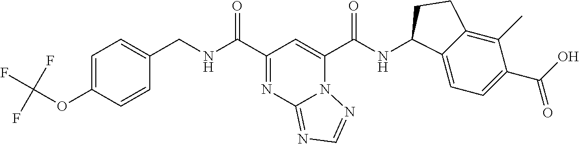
N12C(C(NC3C4=CC=C(C(O)=O)C(C)=C4CC3)=O)=CC(C(NCC3=CC=C(OC(F)(F)F)C=C3)=O)=NC1=NC=N2
